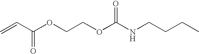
C=CC(OCCOC(NCCCC)=O)=O
